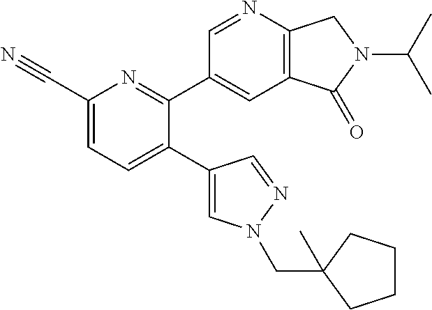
C1(C#N)=CC=C(C2=CN(CC3(C)CCCC3)N=C2)C(C2=CC3=C(N=C2)CN(C(C)C)C3=O)=N1
